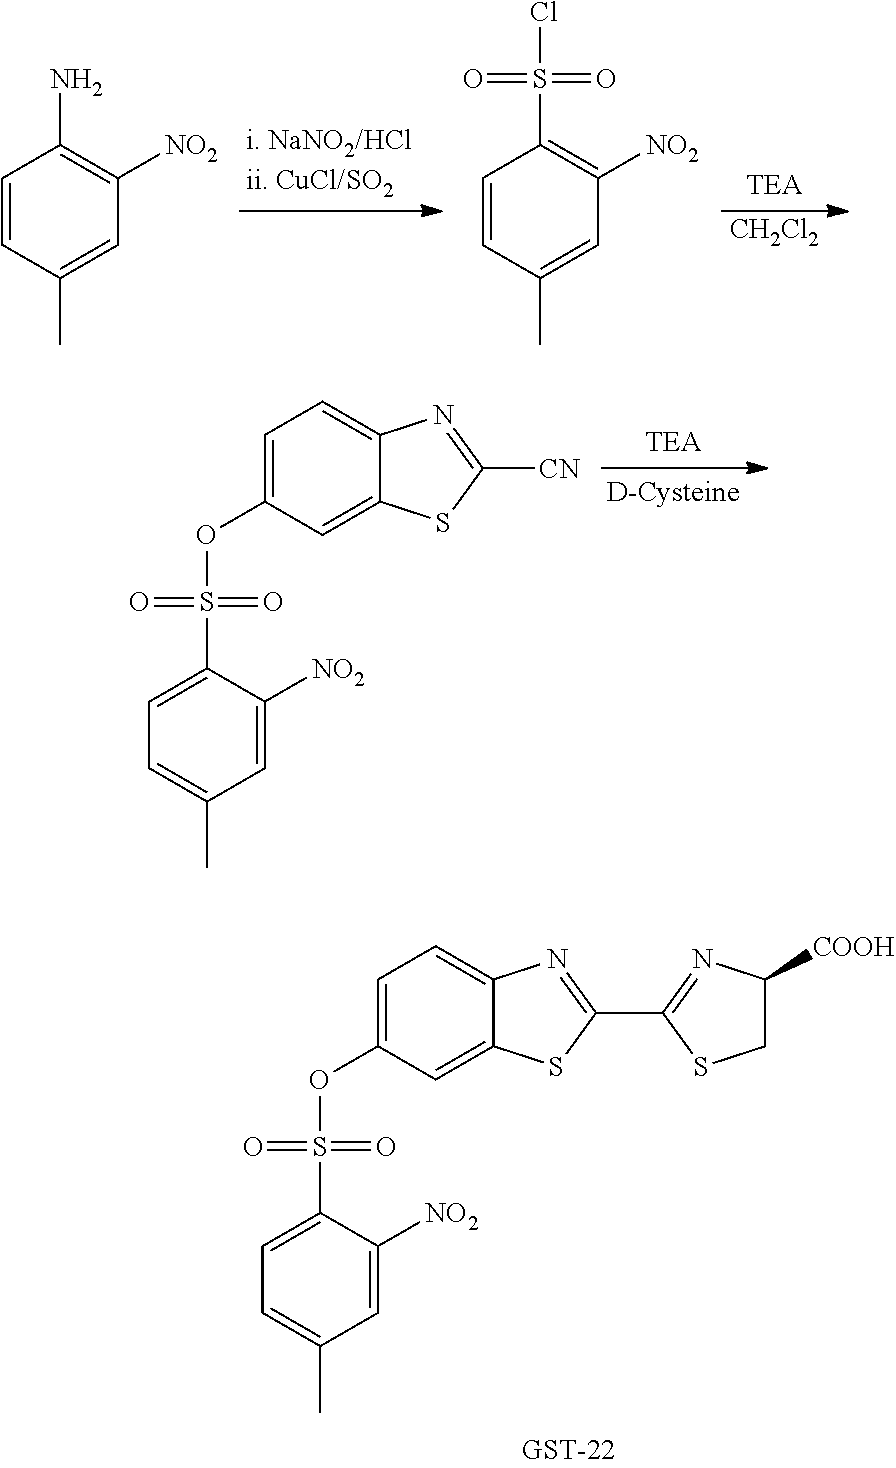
C1=CC(C)=CC([NO2])=C1N.C1=CC(C)=CC([NO2])=C1S(Cl)(=O)=O.[CH2Cl2].C1=C(S(OC2=CC=C3C(=C2)SC([CN])=N3)(=O)=O)C([NO2])=CC(C)=C1.C1=C(S(OC2=CC=C3C(=C2)SC(C2=NC([COOH])CS2)=N3)(=O)=O)C([NO2])=CC(C)=C1
